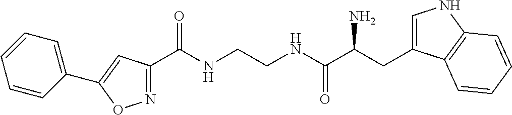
C1(C(NCCNC(C(N)CC2=CNC3=C2C=CC=C3)=O)=O)=NOC(C2=CC=CC=C2)=C1
